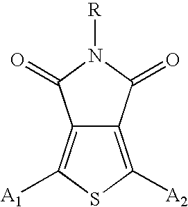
C12=C([A1])SC([A2])=C1C(=O)N([R])C2=O
